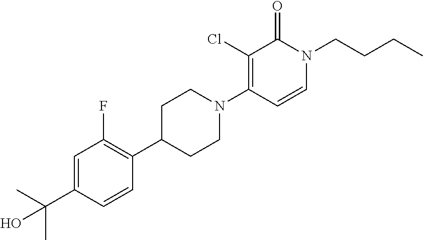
C1(C2=C(F)C=C(C(C)(C)O)C=C2)CCN(C2=C(Cl)C(=O)N(CCCC)C=C2)CC1
